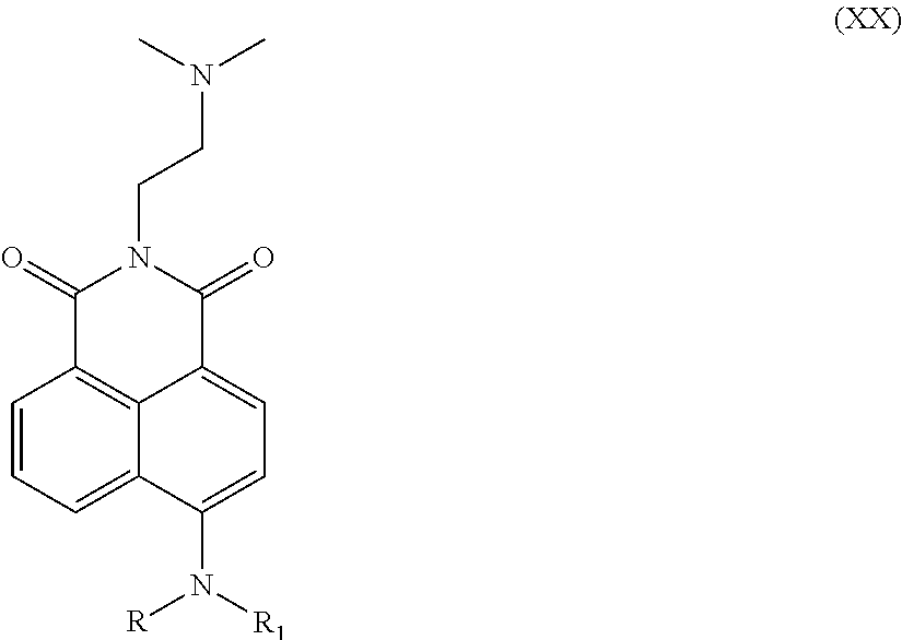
C1=CC=C2C3=C1C(=O)N(CCN(C)C)C(=O)C3=CC=C2N([R])[R1]
